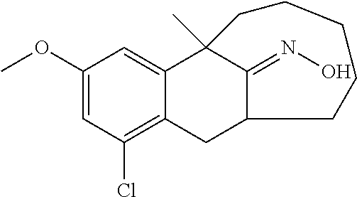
C1(OC)=CC(Cl)=C2C(=C1)C1(C)C(=NO)C(C2)CCCCC1
